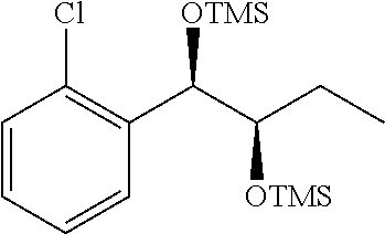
C1=CC(Cl)=C(C(C(CC)[OTMS])[OTMS])C=C1
